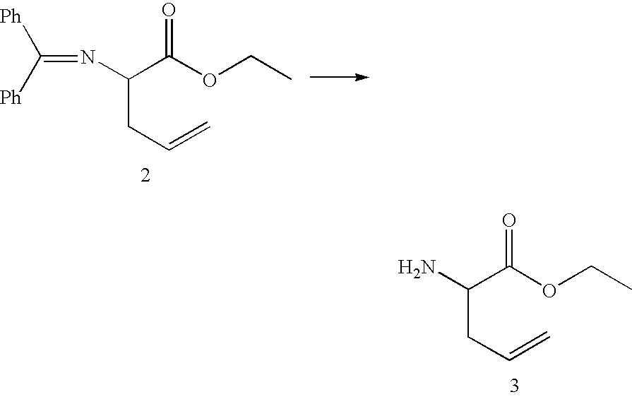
NC(C(OCC)=O)CC=C.C(=NC(C(OCC)=O)CC=C)([Ph])[Ph]
